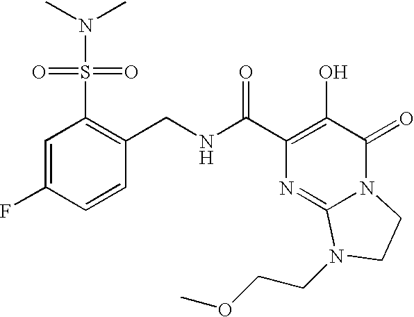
C1=C(F)C=CC(CNC(C2=C(O)C(=O)N3C(=N2)N(CCOC)CC3)=O)=C1S(=O)(=O)N(C)C
